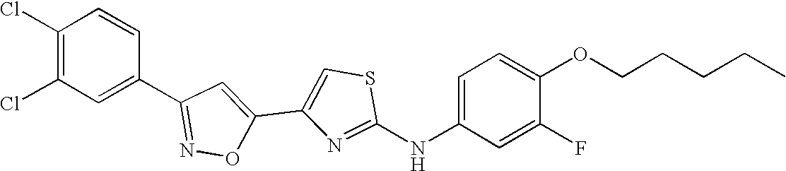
C1(C2=CSC(NC3=CC=C(OCCCCC)C(F)=C3)=N2)=CC(C2=CC(Cl)=C(Cl)C=C2)=NO1
